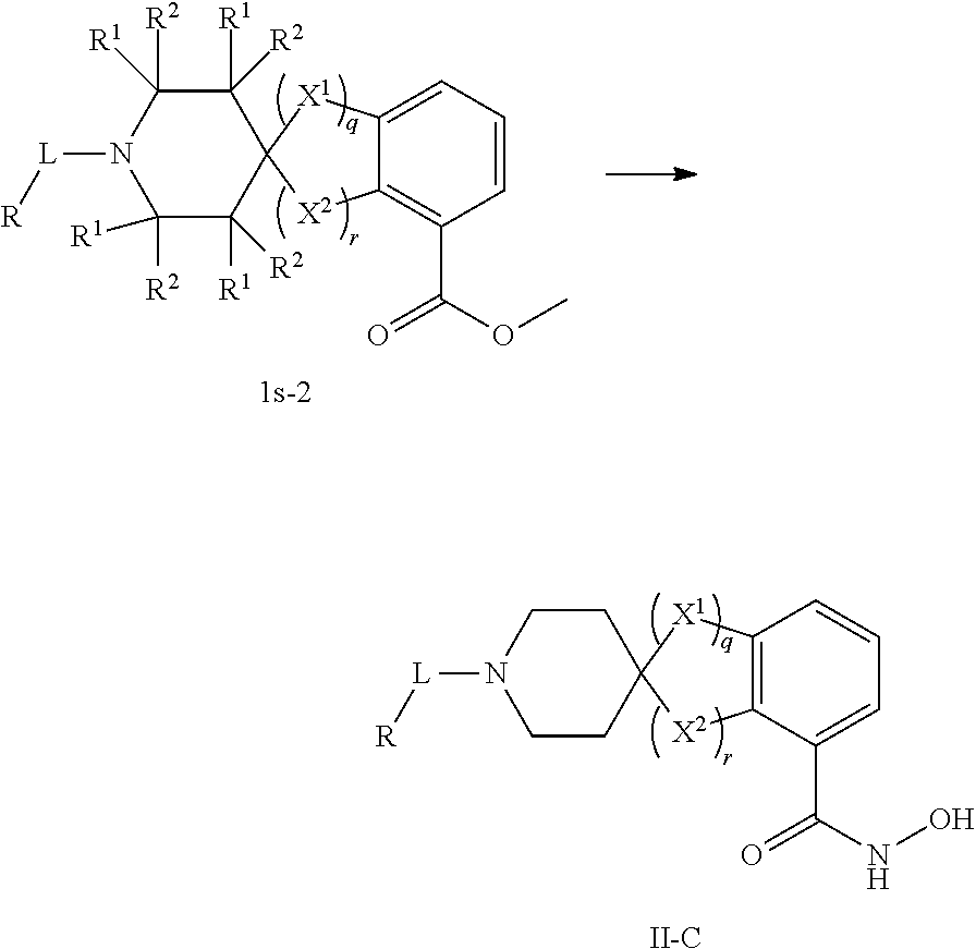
C1=CC=C2C(=C1C(OC)=O)[X2]C1([X1]2)C([R2])([R1])C([R1])([R2])N([L][R])C([R2])([R1])C1([R2])[R1].C1=C(C(NO)=O)C2=C(C=C1)[X1]C1([X2]2)CCN([L][R])CC1.[II-C]
